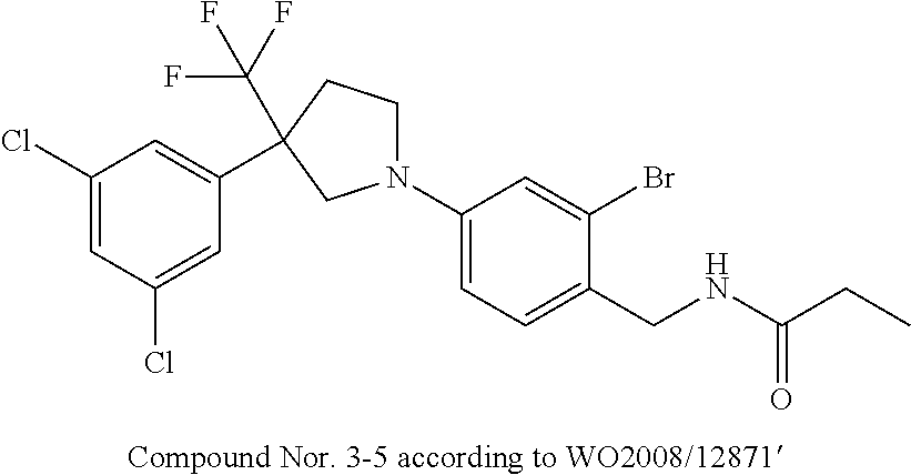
C1(Cl)=CC(Cl)=CC(C2(C(F)(F)F)CN(C3=CC=C(CNC(CC)=O)C(Br)=C3)CC2)=C1
